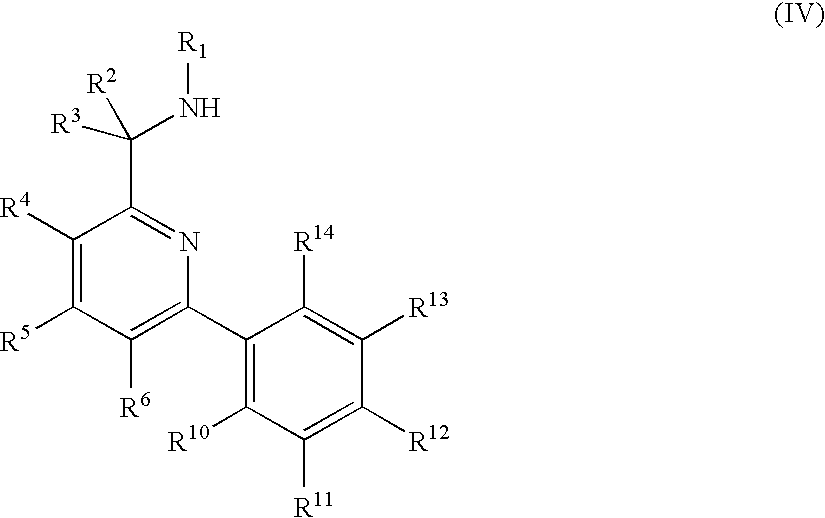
C1([R4])=C([R5])C([R6])=C(C2=C([R10])C([R11])=C([R12])C([R13])=C2[R14])N=C1C([R3])([R2])N[R1]
